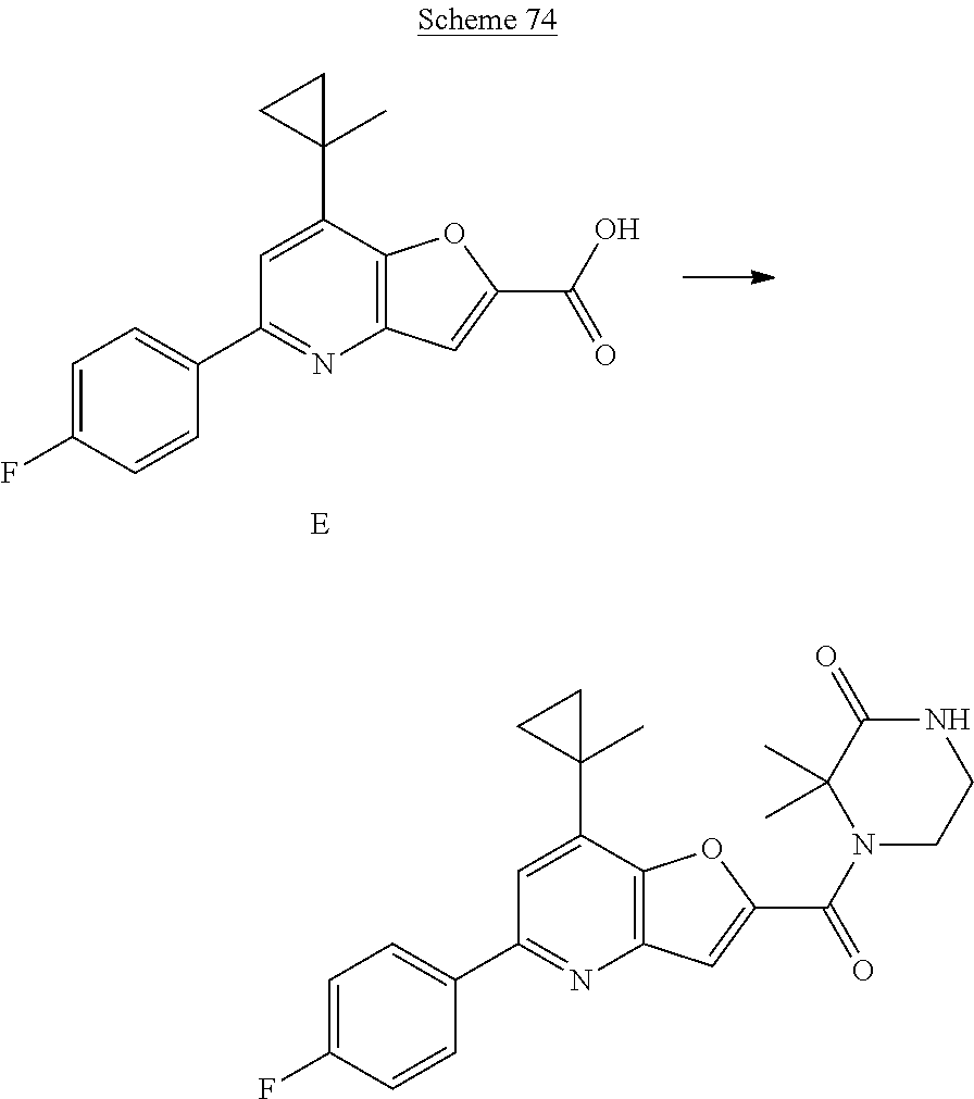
C1=C(F)C=CC(C2=NC3=C(OC(C(N4C(C)(C)C(=O)NCC4)=O)=C3)C(C3(C)CC3)=C2)=C1.C1=C(F)C=CC(C2=NC3=C(OC(C(O)=O)=C3)C(C3(C)CC3)=C2)=C1.[E]
